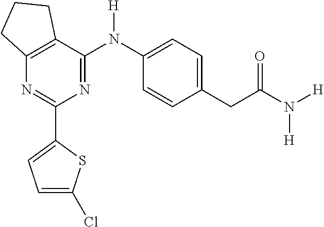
C1(C2=CC=C(Cl)S2)=NC2=C(C(N(C3=CC=C(CC(N([H])[H])=O)C=C3)[H])=N1)CCC2
